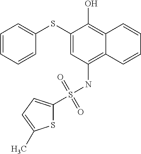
C1(SC2=CC=CC=C2)=CC(NS(=O)(=O)C2=CC=C(C)S2)=C2C(=C1O)C=CC=C2
